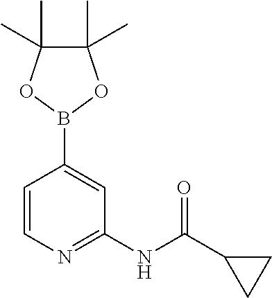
C1=CN=C(NC(=O)C2CC2)C=C1B1OC(C)(C)C(C)(C)O1
